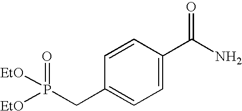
C1=C(C(N)=O)C=CC(CP([EtO])(=O)[EtO])=C1
